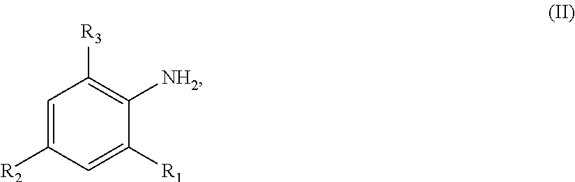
C1=C([R2])C=C([R1])C([NH2])=C1[R3]
